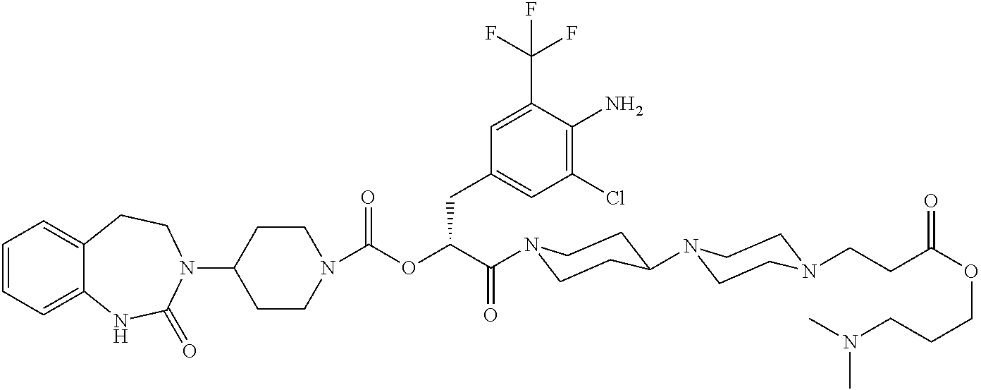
C1(N2CCC3=CC=CC=C3NC2=O)CCN(C(OC(C(=O)N2CCC(N3CCN(CCC(OCCCN(C)C)=O)CC3)CC2)CC2=CC(Cl)=C(N)C(C(F)(F)F)=C2)=O)CC1
